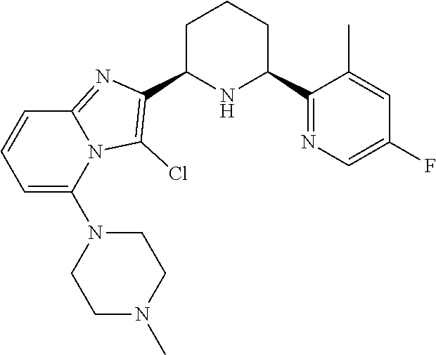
C1C(C2=C(Cl)N3C(=N2)C=CC=C3N2CCN(C)CC2)NC(C2=NC=C(F)C=C2C)CC1
